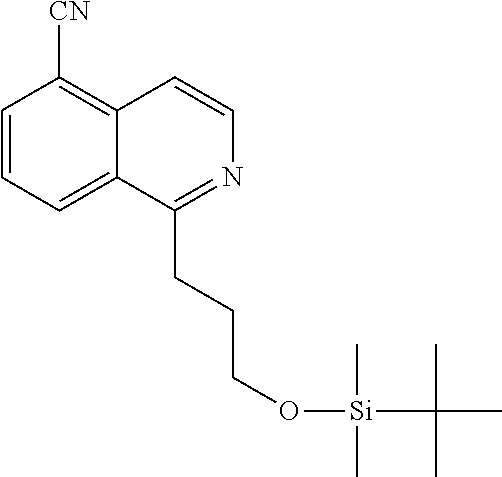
C1=CC=C2C(=C1[CN])C=CN=C2CCCO[Si](C(C)(C)C)(C)C
